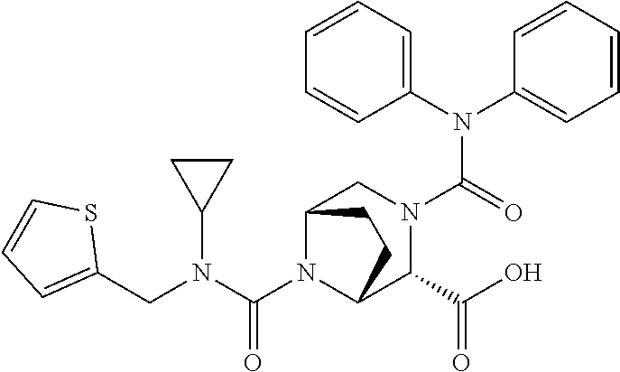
C(N1C2C(C(=O)O)N(C(N(C3=CC=CC=C3)C3=CC=CC=C3)=O)CC1CC2)(N(CC1=CC=CS1)C1CC1)=O
